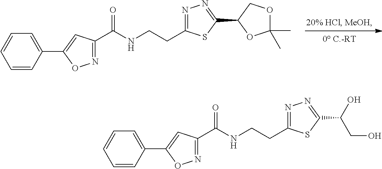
N1=C(C(NCCC2=NN=C(C(O)CO)S2)=O)C=C(C2=CC=CC=C2)O1.N1=C(C(NCCC2=NN=C(C3OC(C)(C)OC3)S2)=O)C=C(C2=CC=CC=C2)O1
